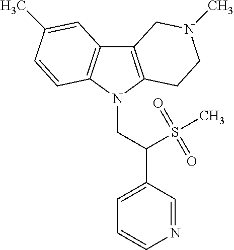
C12=C(N(CC(C3=CC=CN=C3)S(C)(=O)=O)C3=C1C=C(C)C=C3)CCN(C)C2
